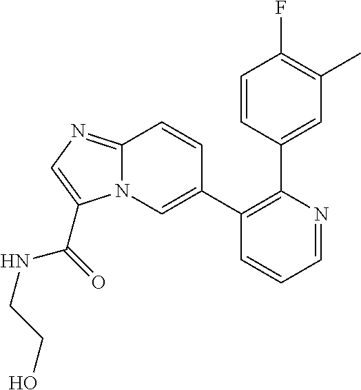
C1=NC(C2=CC(C)=C(F)C=C2)=C(C2=CN3C(=NC=C3C(=O)NCCO)C=C2)C=C1
